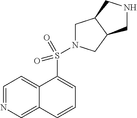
C1=NC=C2C(=C1)C(S(=O)(=O)N1CC3C(C1)CNC3)=CC=C2
